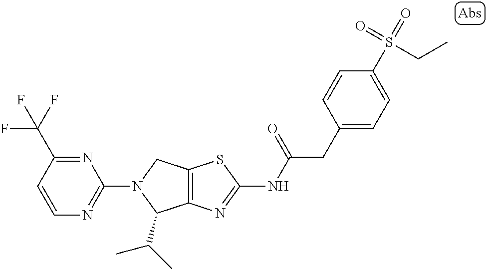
C12=C(N=C(NC(CC3=CC=C(S(=O)(=O)CC)C=C3)=O)S1)C(C(C)C)N(C1=NC=CC(C(F)(F)F)=N1)C2
